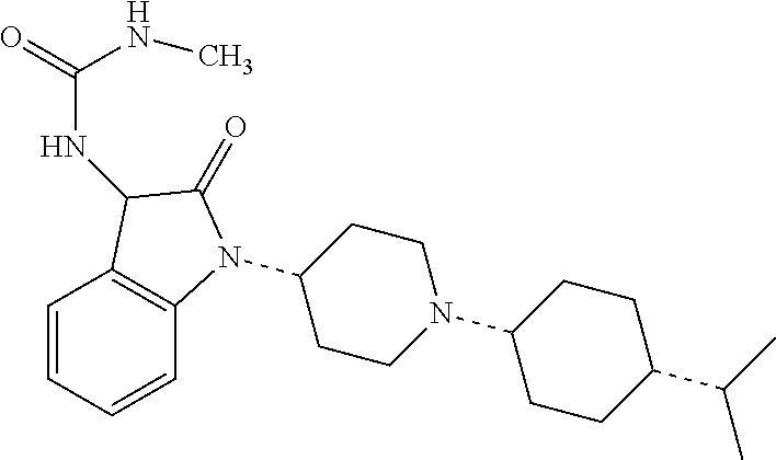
C1(N2C3=C(C=CC=C3)C(NC(NC)=O)C2=O)CCN(C2CCC(C(C)C)CC2)CC1
